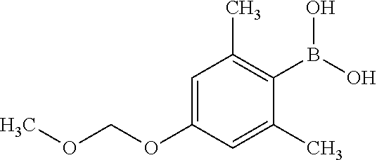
COCOC1=CC(C)=C(B(O)O)C(C)=C1
